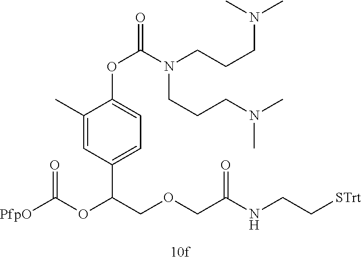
C1(C)=CC(C(OC([PfpO])=O)COCC(NCC[STrt])=O)=CC=C1OC(=O)N(CCCN(C)C)CCCN(C)C
